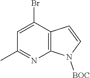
C1(Br)=CC(C)=NC2=C1C=CN2[BOC]
